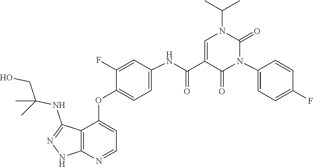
N1=C(NC(CO)(C)C)C2=C(N=CC=C2OC2=CC=C(NC(C3=CN(C(C)C)C(=O)N(C4=CC=C(F)C=C4)C3=O)=O)C=C2F)N1
